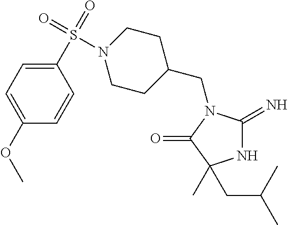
N1C(=N)N(CC2CCN(S(C3=CC=C(OC)C=C3)(=O)=O)CC2)C(=O)C1(CC(C)C)C
